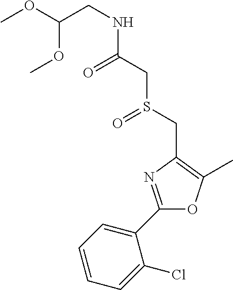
O(C(CNC(CS(CC1=C(C)OC(C2=CC=CC=C2Cl)=N1)=O)=O)OC)C
